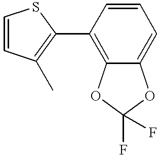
C1(C2=C(C)C=CS2)=C2C(=CC=C1)OC(F)(F)O2
